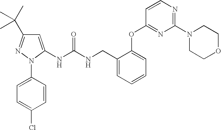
C1=C(NC(=O)NCC2=CC=CC=C2OC2=NC(N3CCOCC3)=NC=C2)N(C2=CC=C(Cl)C=C2)N=C1C(C)(C)C
